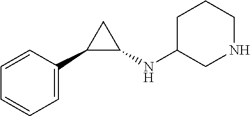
C1=CC(C2C(NC3CNCCC3)C2)=CC=C1
